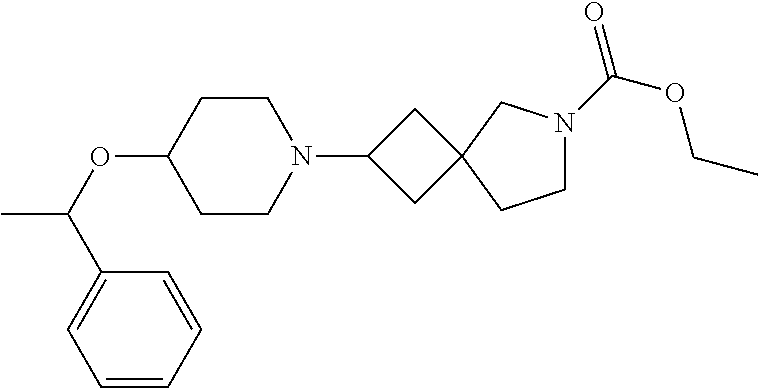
C1CC(OC(C)C2=CC=CC=C2)CCN1C1CC2(C1)CN(C(=O)OCC)CC2
